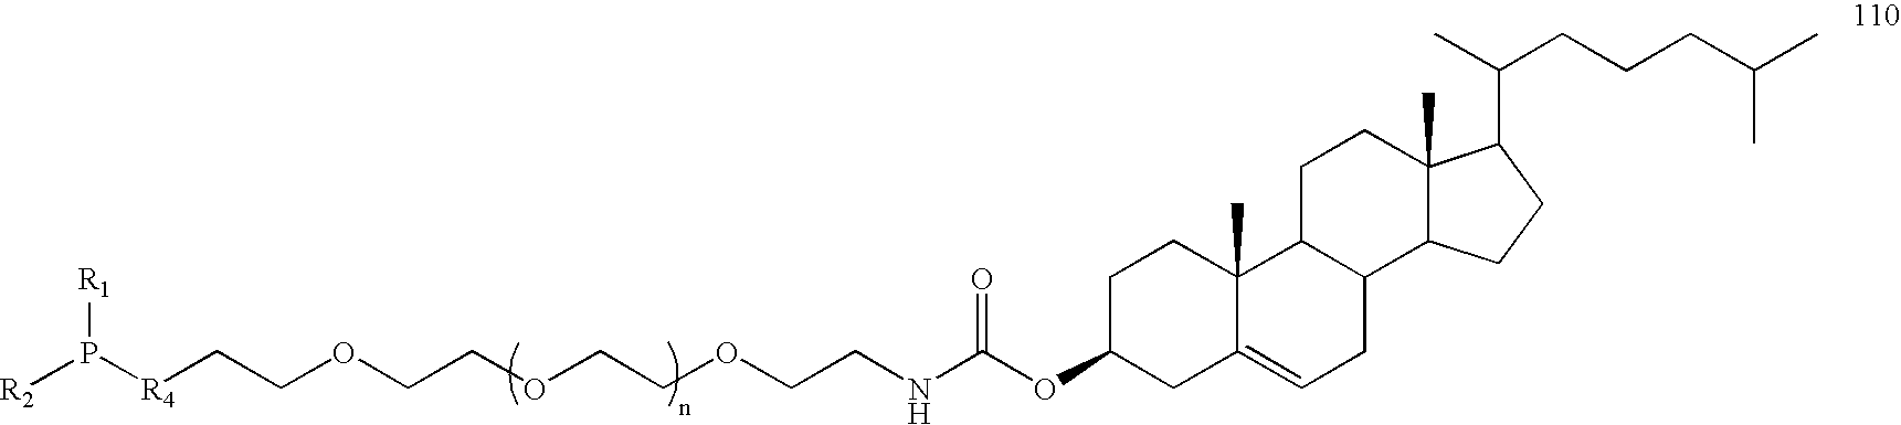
[R2]P([R4]CCOCCOCCOCCNC(OC1CC2=CCC3C(C2(C)CC1)CCC1(C)C3CCC1C(CCCC(C)C)C)=O)[R1]
